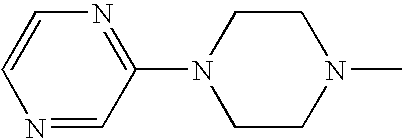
C1=CN=C(N2CCN(C)CC2)C=N1
